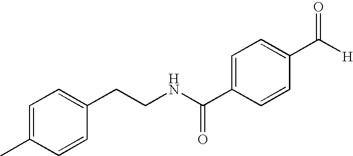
C1(CCNC(C2=CC=C(C(=O)[H])C=C2)=O)=CC=C(C)C=C1
